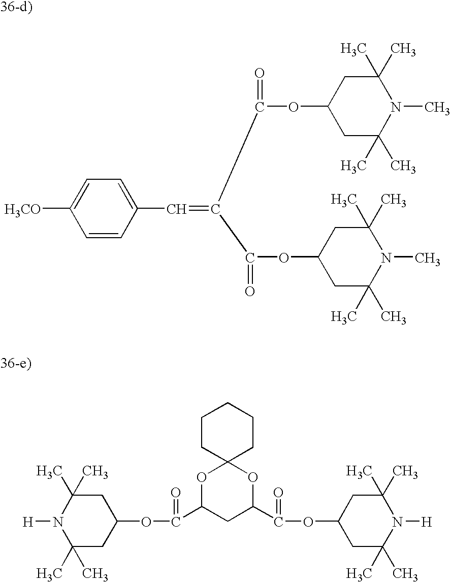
C1=CC(C=C(C(OC2CC(C)(C)N(C)C(C)(C)C2)=O)C(OC2CC(C)(C)N(C)C(C)(C)C2)=O)=CC=C1[H3CO].C(OC1CC(C)(C)N([H])C(C)(C)C1)(=O)C1CC(C(OC2CC(C)(C)N([H])C(C)(C)C2)=O)OC2(O1)CCCCC2
